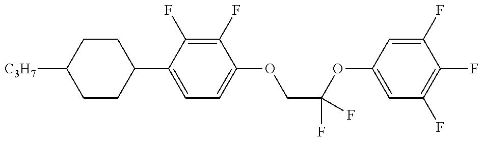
C1CC(C2=CC=C(OCC(OC3=CC(F)=C(F)C(F)=C3)(F)F)C(F)=C2F)CCC1[C3H7]
